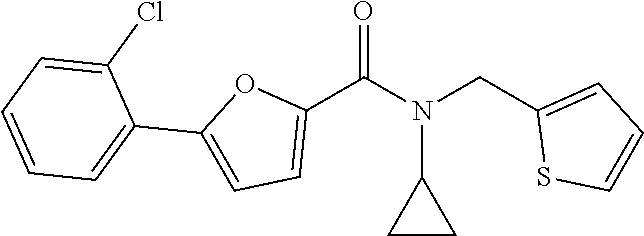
C1(C(N(CC2=CC=CS2)C2CC2)=O)=CC=C(C2=CC=CC=C2Cl)O1
